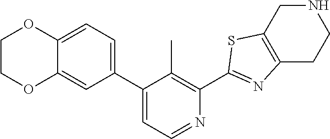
C1(C2=CC=NC(C3=NC4=C(CNCC4)S3)=C2C)=CC=C2C(=C1)OCCO2
